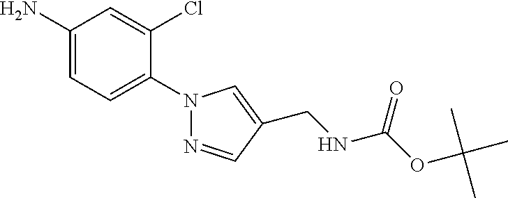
C1(N)=CC=C(N2N=CC(CNC(OC(C)(C)C)=O)=C2)C(Cl)=C1
